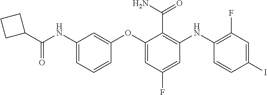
C1(C(NC2=CC=CC(OC3=CC(F)=CC(NC4=C(F)C=C(I)C=C4)=C3C(N)=O)=C2)=O)CCC1
